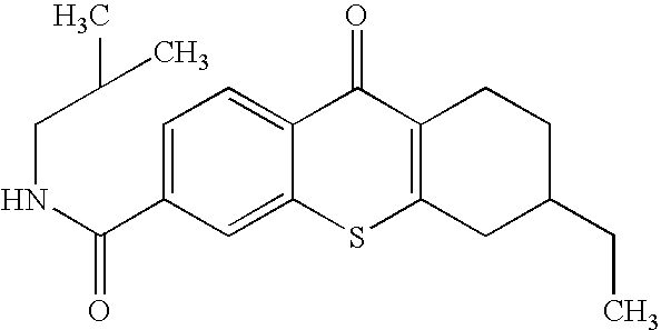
N(C(C1=CC=C2C(=C1)SC1=C(C2=O)CCC(CC)C1)=O)CC(C)C
